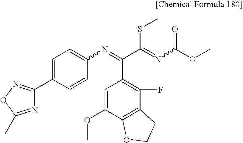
C1=C(C2=NOC(C)=N2)C=CC(N=C(C(=NC(OC)=O)SC)C2=C(F)C3=C(C(OC)=C2)OCC3)=C1
